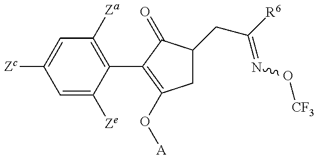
C1=C([Ze])C(C2=C(O[A])CC(CC(=NO[CF3])[R6])C2=O)=C([Za])C=C1[Zc]
